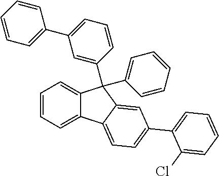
C1=CC=C2C(=C1)C(C1=CC(C3=CC=CC=C3)=CC=C1)(C1=CC=CC=C1)C1=CC(C3=CC=CC=C3Cl)=CC=C21
